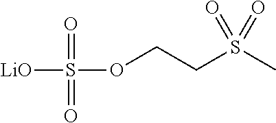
[LiO]S(OCCS(C)(=O)=O)(=O)=O
